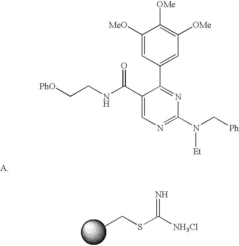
CCSC([NH3Cl])=N.C1([MeO])=CC(C2=NC(N(C[Ph])[Et])=NC=C2C(NCC[PhO])=O)=CC([OMe])=C1[OMe]
